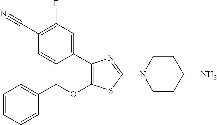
C1(C2=CC(F)=C(C#N)C=C2)=C(OCC2=CC=CC=C2)SC(N2CCC(N)CC2)=N1
